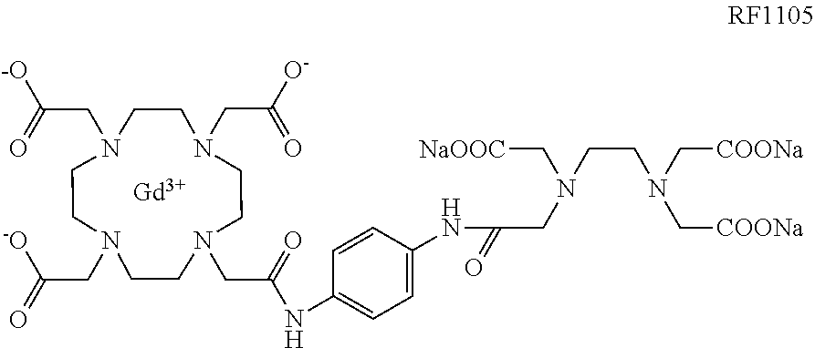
[Gd].N1(CC([-O])=O)CCN(CC(=O)[-O])CCN(CC(=O)[O-])CCN(CC(NC2=CC=C(NC(=O)CN(C[NaOOC])CCN(C[COONa])C[COONa])C=C2)=O)CC1
